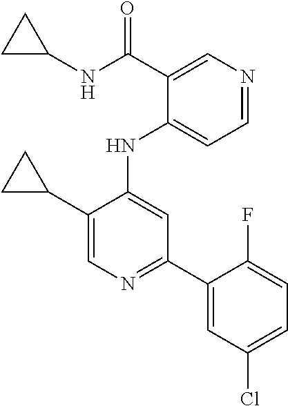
C1(C2=CN=C(C3=CC(Cl)=CC=C3F)C=C2NC2=CC=NC=C2C(=O)NC2CC2)CC1
